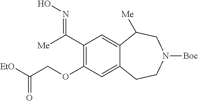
C1(C([Me])=NO)=C(OCC([EtO])=O)C=C2C(=C1)C([Me])CN([Boc])CC2
